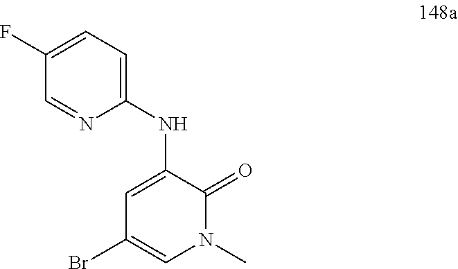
C1(NC2=CC(Br)=CN(C)C2=O)=CC=C(F)C=N1
